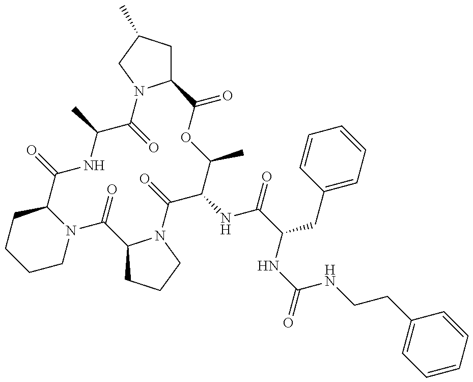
C1CN2C(CC1)C(=O)NC(C)C(=O)N1C(CC(C)C1)C(=O)OC(C)C(NC(C(NC(NCCC1=CC=CC=C1)=O)CC1=CC=CC=C1)=O)C(=O)N1C(C2=O)CCC1
